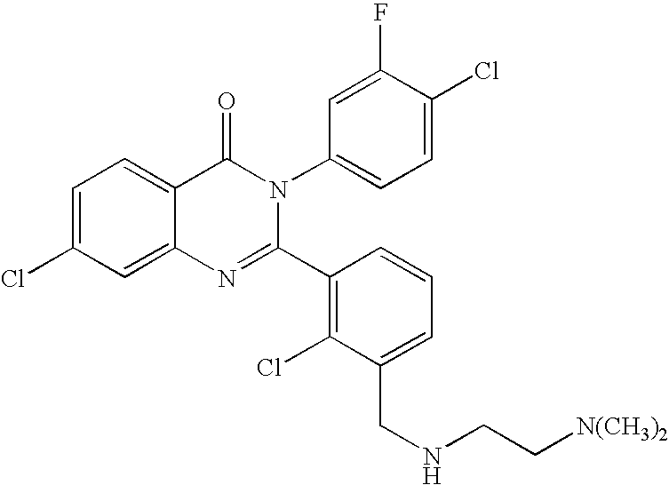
C1=C(Cl)C=C2C(=C1)C(=O)N(C1=CC=C(Cl)C(F)=C1)C(C1=C(Cl)C(CNCC[N(CH3)2])=CC=C1)=N2
